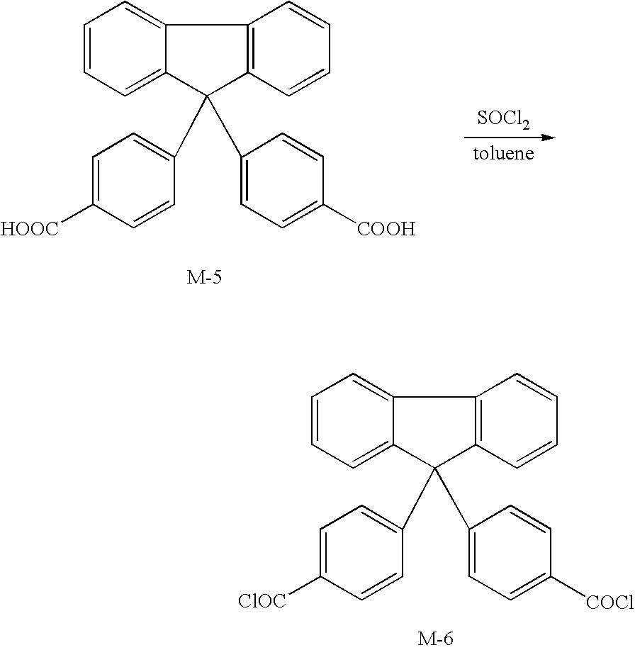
C1=CC=C2C(=C1)C1=C(C2(C2=CC=C([HOOC])C=C2)C2=CC=C([COOH])C=C2)C=CC=C1.[SOCl2].C1=CC=C2C(=C1)C1=C(C2(C2=CC=C([ClOC])C=C2)C2=CC=C([COCl])C=C2)C=CC=C1
